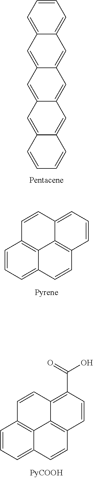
C12=CC=CC=C1C=C1C(=C2)C=C2C(=C1)C=C1C(=C2)C=CC=C1.C1=CC2=CC=CC3=C2C2=C1C=CC=C2C=C3.C1=CC2=C(C(O)=O)C=CC3=C2C2=C1C=CC=C2C=C3
